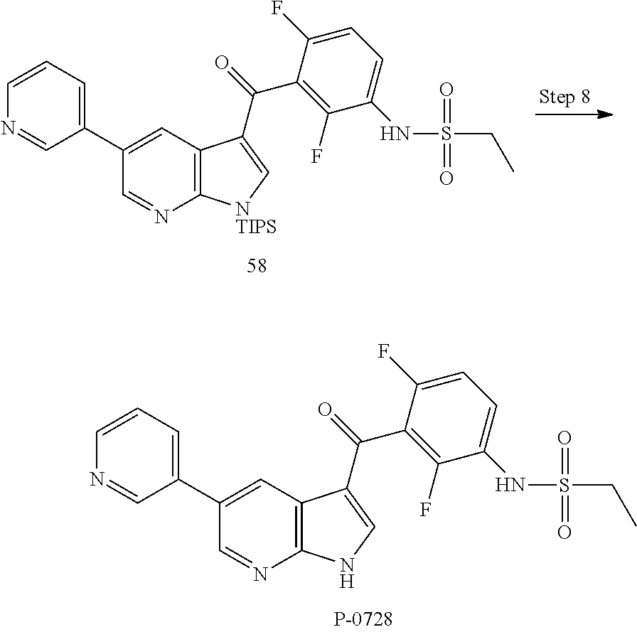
C1=C(C2=CC=CN=C2)C=NC2=C1C(C(=O)C1=C(F)C(NS(=O)(CC)=O)=CC=C1F)=C[NTIPS]2.C1=C(C2=CC=CN=C2)C=NC2=C1C(C(=O)C1=C(F)C(NS(=O)(CC)=O)=CC=C1F)=CN2
